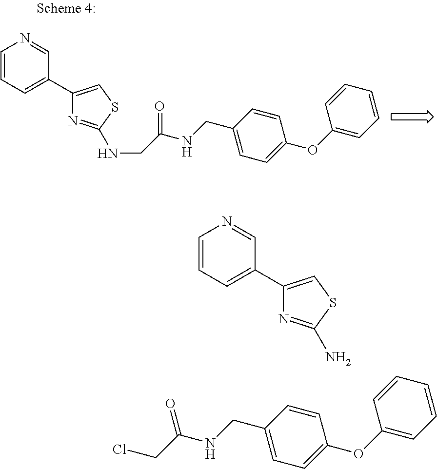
C1(C2=CC=CN=C2)=CSC(N)=N1.C(C1=CC=C(OC2=CC=CC=C2)C=C1)NC(CCl)=O.C1(C2=CC=CN=C2)=CSC(NCC(NCC2=CC=C(OC3=CC=CC=C3)C=C2)=O)=N1
